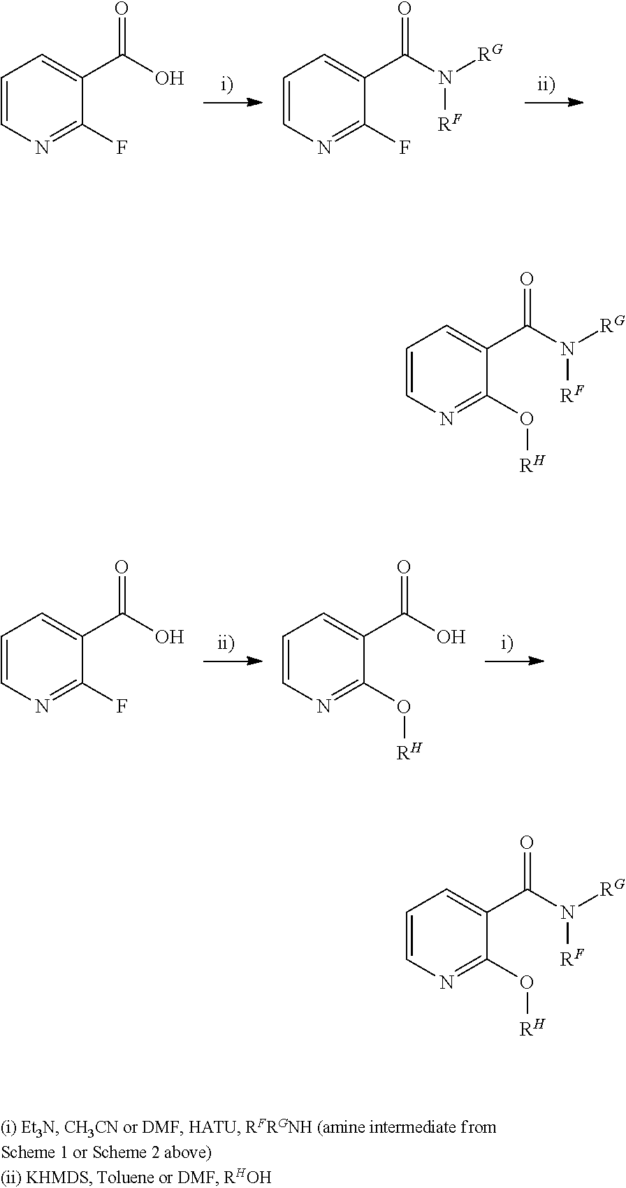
C1=CN=C(F)C(C(O)=O)=C1.C1=CN=C(F)C(C(N([RG])[RF])=O)=C1.C1=CN=C(F)C(C(O)=O)=C1.C1=CN=C(O[RH])C(C(O)=O)=C1.C1=CN=C(O[RH])C(C(N([RG])[RF])=O)=C1.C1=CN=C(O[RH])C(C(N([RG])[RF])=O)=C1
